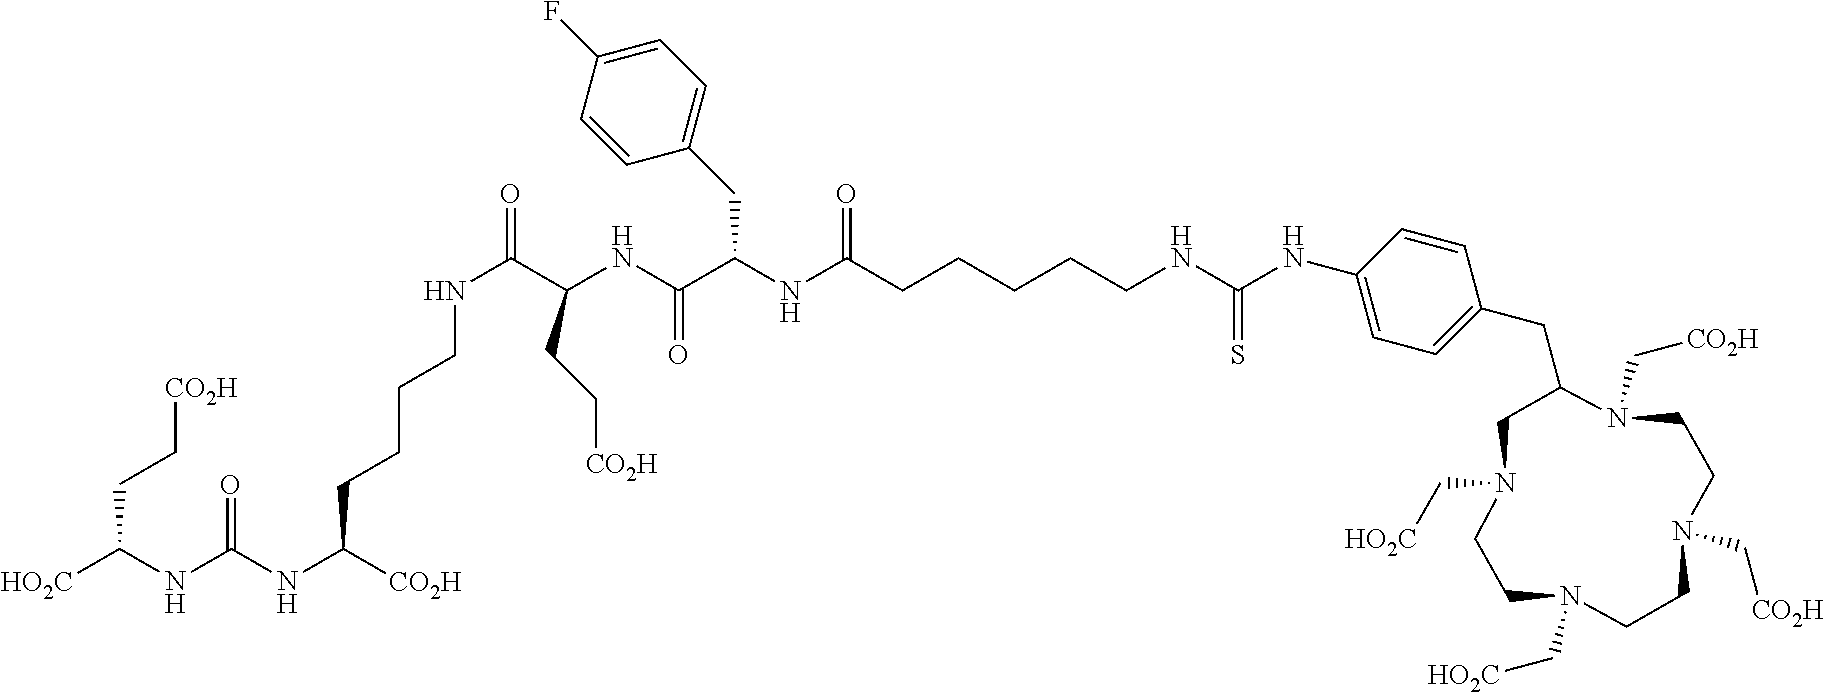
N1(C[HO2C])CCN(C[HO2C])CCN(C[CO2H])CCN(C[CO2H])C(CC2=CC=C(NC(NCCCCCC(NC(C(NC(C(NCCCCC(NC(NC([HO2C])CC[CO2H])=O)[CO2H])=O)CC[CO2H])=O)CC3=CC=C(F)C=C3)=O)=S)C=C2)C1
